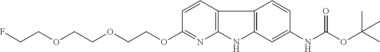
C1=CC2=C(N=C1OCCOCCOCCF)NC1=C2C=CC(NC(OC(C)(C)C)=O)=C1
